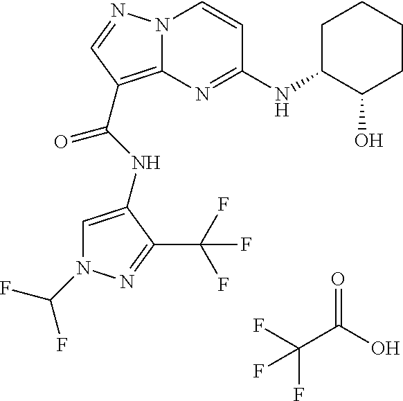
FC(C(O)=O)(F)F.N(C(=O)C1=C2N(N=C1)C=CC(NC1C(O)CCCC1)=N2)C1=CN(C(F)F)N=C1C(F)(F)F
